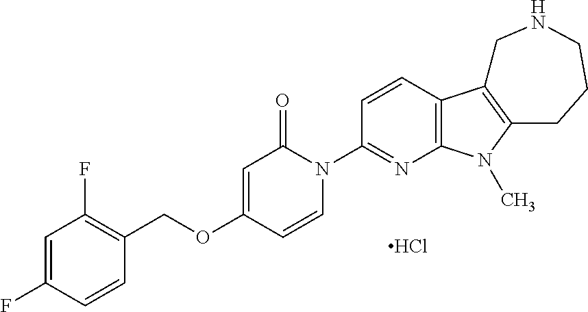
C1=C(F)C=CC(COC2=CC(=O)N(C3=NC4=C(C=C3)C3=C(N4C)CCCNC3)C=C2)=C1F.Cl
